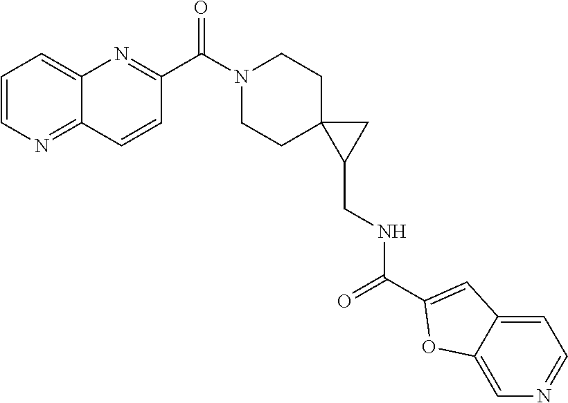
C1CN(C(C2=NC3=CC=CN=C3C=C2)=O)CCC12C(CNC(C1=CC3=CC=NC=C3O1)=O)C2
